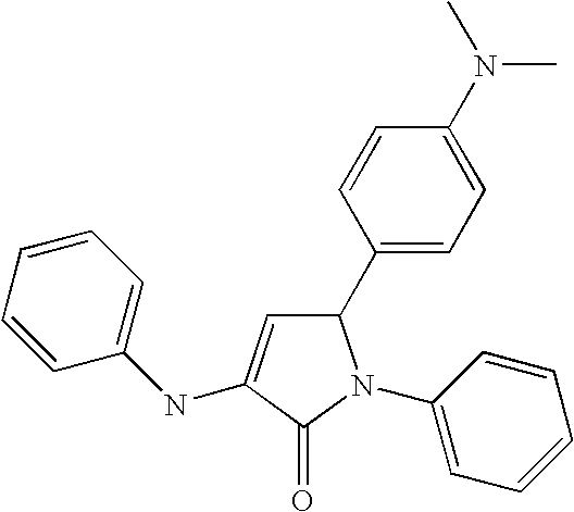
C1=CC=C(NC2=CC(C3=CC=C(N(C)C)C=C3)N(C3=CC=CC=C3)C2=O)C=C1
